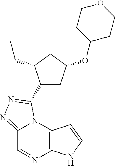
C12=NN=C(C3CC(OC4CCOCC4)CC3CC)N1C1=C(N=C2)NC=C1
